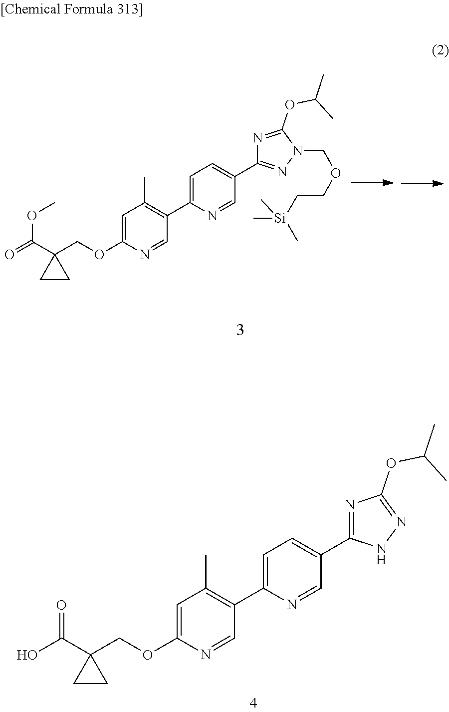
OC(C1(COC2=CC(C)=C(C3=CC=C(C4=NC(OC(C)C)=NN4)C=N3)C=N2)CC1)=O.O=C(C1(COC2=CC(C)=C(C3=CC=C(C4=NN(COCC[Si](C)(C)C)C(OC(C)C)=N4)C=N3)C=N2)CC1)OC
